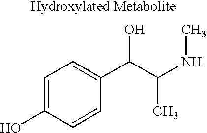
C1=C(O)C=CC(C(C(NC)C)O)=C1
